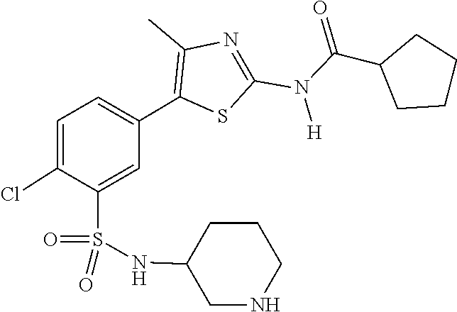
O=C(N(C1=NC(C)=C(C2=CC=C(Cl)C(S(=O)(NC3CNCCC3)=O)=C2)S1)[H])C1CCCC1
